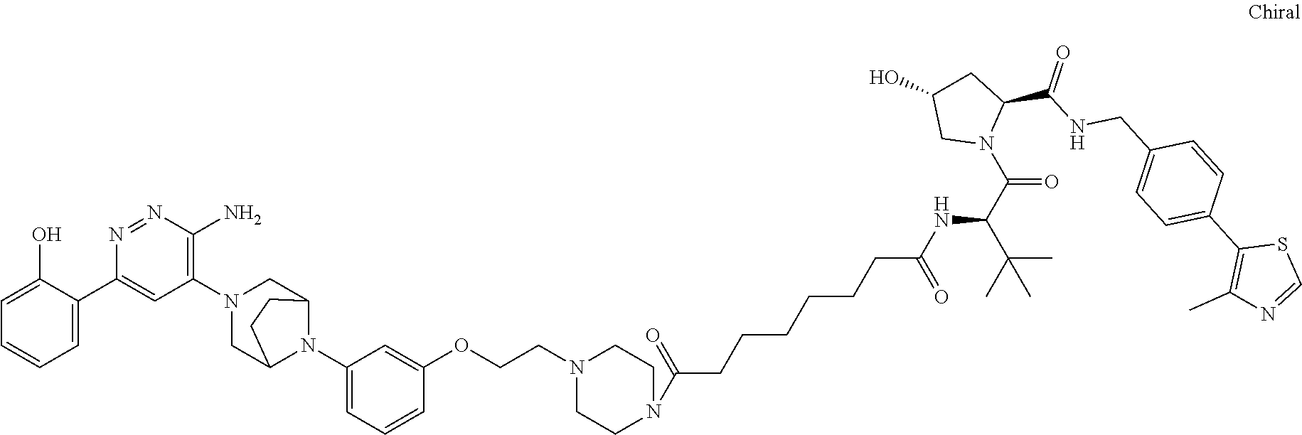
C1(O)=CC=CC=C1C1=CC(N2CC3N(C4=CC=CC(OCCN5CCN(C(CCCCCCC(NC(C(C)(C)C)C(N6C(C(NCC7=CC=C(C8=C(C)N=CS8)C=C7)=O)CC(O)C6)=O)=O)=O)CC5)=C4)C(C2)CC3)=C(N)N=N1
